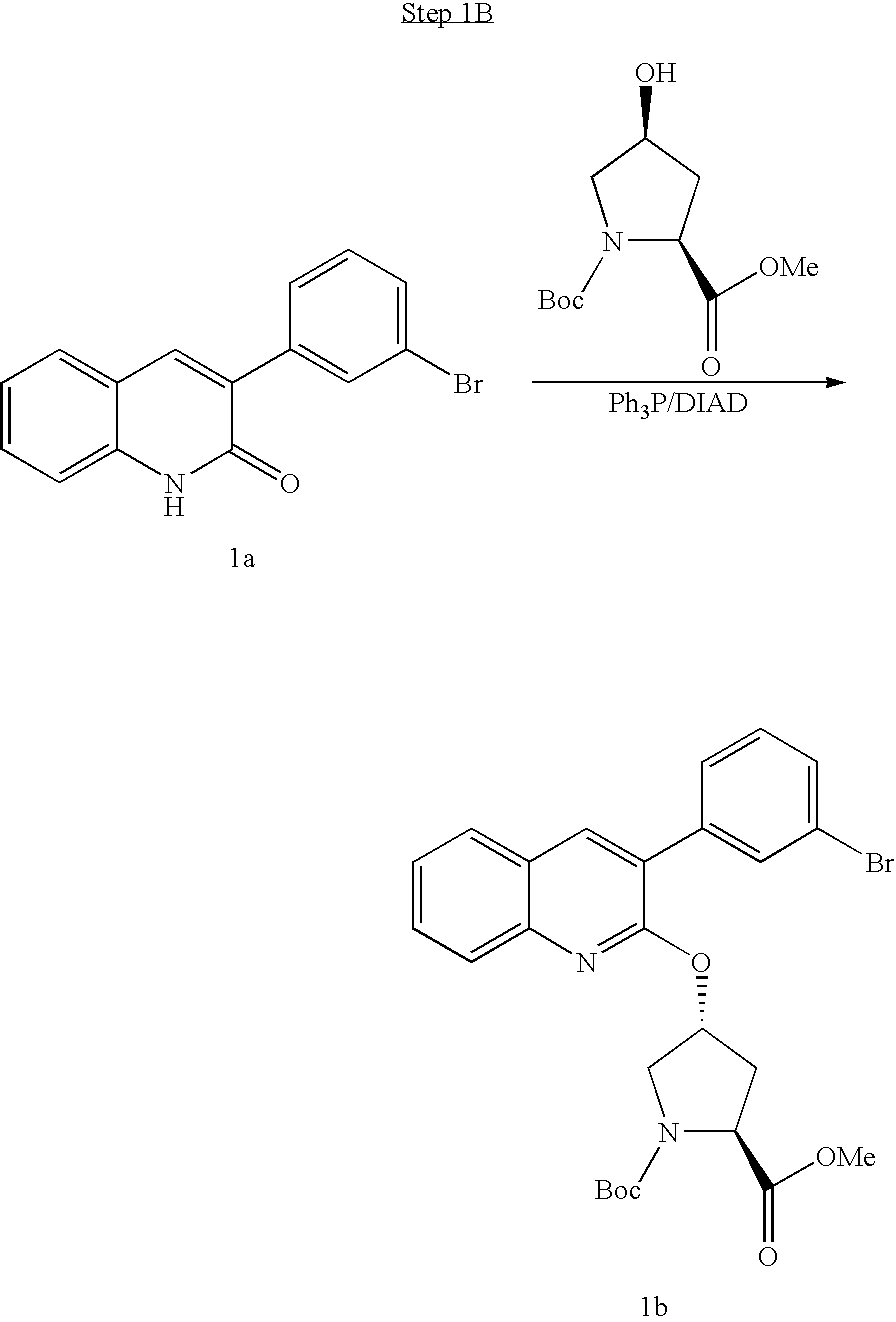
C1=CC=C2C(=C1)C=C(C1=CC(Br)=CC=C1)C(=O)N2.N1([Boc])C(C([OMe])=O)CC(O)C1.O(C1CN([Boc])C(C(=O)[OMe])C1)C1=NC2=CC=CC=C2C=C1C1=CC(Br)=CC=C1
